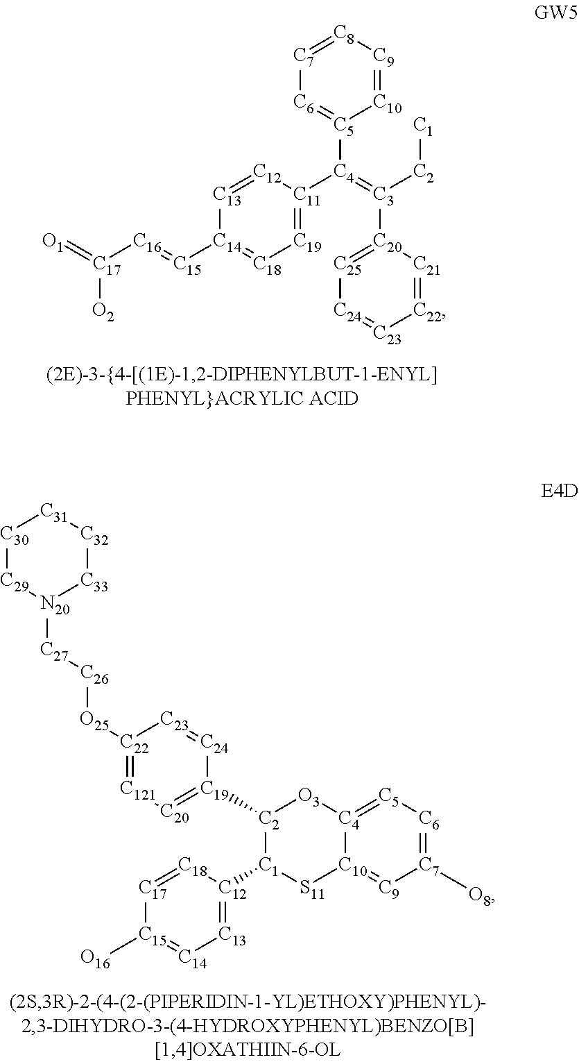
[C7]1=[C8][C9]=[C10][C5]([C4](=[C3]([C2][C1])[C20]2=[C25][C24]=[C23][C22]=[C21]2)[C11]2=[C19][C18]=[C14]([C15]=[C16][C17](=[O1])[O2])[C13]=[C12]2)=[C6]1.[C24]1=[C23][C22]([O25][C26][C27][N20]2[C33][C32][C31][C30][C29]2)=[C121][C20]=[C19]1[C2]1[C1]([C12]2=[C13][C14]=[C15]([O16])[C17]=[C18]2)[S11][C10]2=[C9][C7]([O8])=[C6][C5]=[C4]2[O3]1
